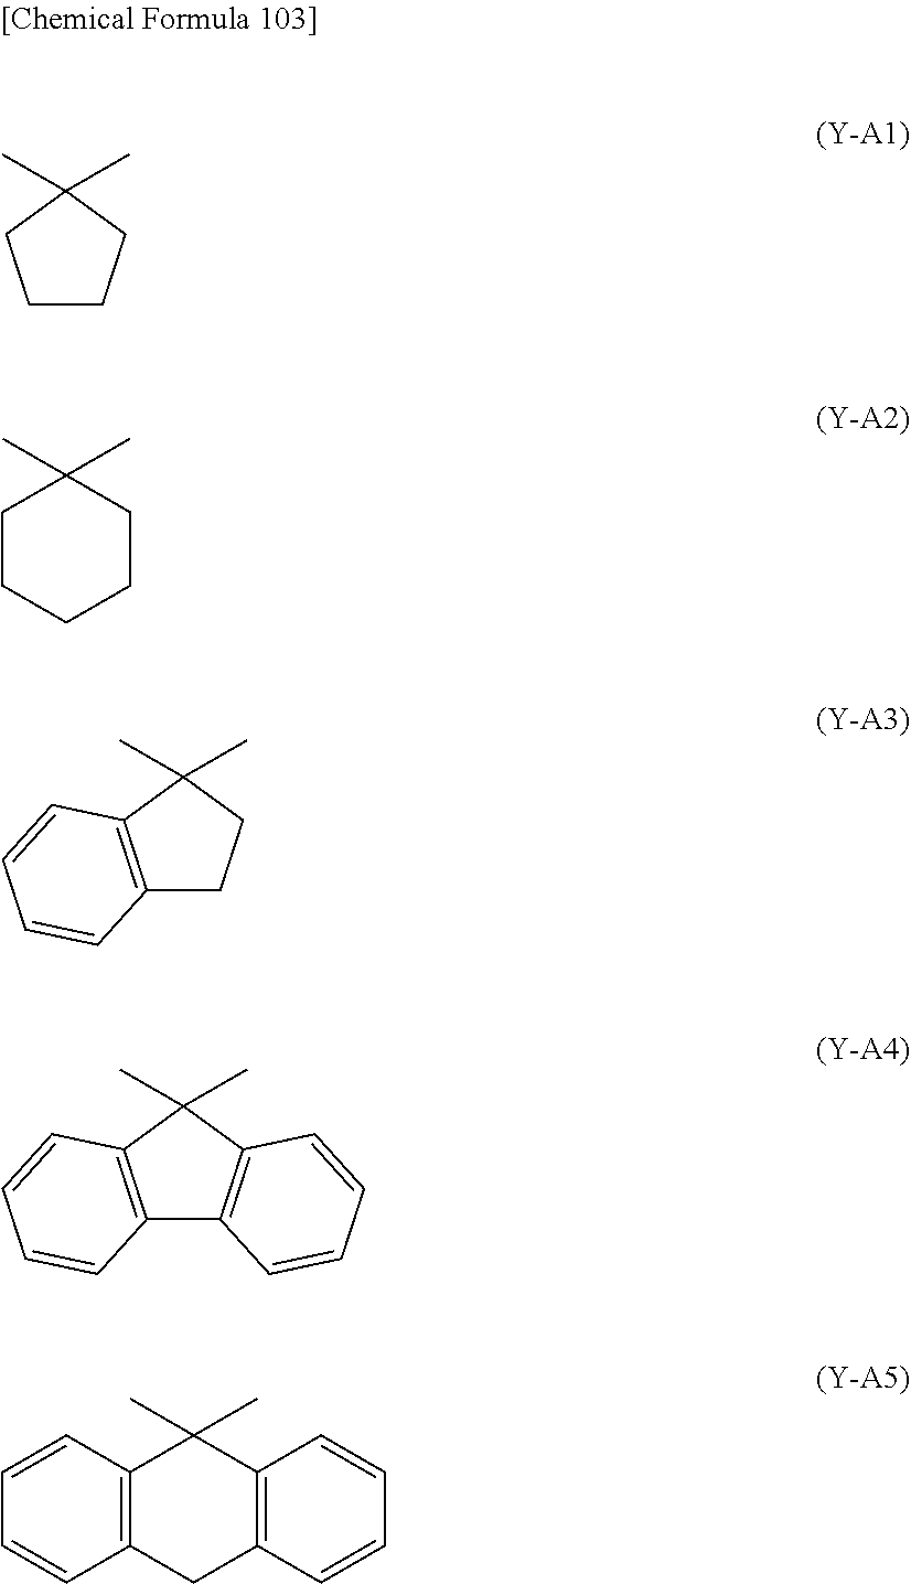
C1CCC(C)(C)C1.C1(C)(C)CCCCC1.C12=C(C(C)(C)CC1)C=CC=C2.C12=C(C(C)(C)C3=C1C=CC=C3)C=CC=C2.C1(C)(C)C2=C(CC3=C1C=CC=C3)C=CC=C2
